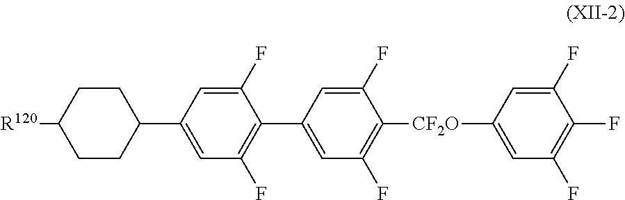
C1(F)=CC([CF2O]C2=C(F)C=C(C3=C(F)C=C(C4CCC([R120])CC4)C=C3F)C=C2F)=CC(F)=C1F
